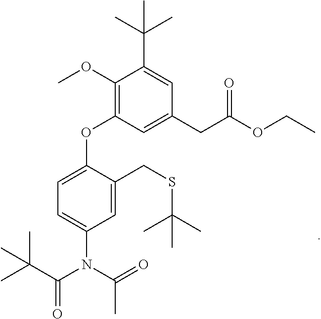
O(C1=C(OC2=CC=C(N(C(=O)C(C)(C)C)C(=O)C)C=C2CSC(C)(C)C)C=C(CC(=O)OCC)C=C1C(C)(C)C)C
